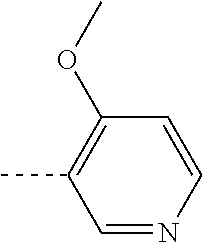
C1=CC(OC)=C(C)C=N1
